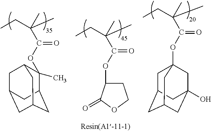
C1(C)(OC(C(C)(C)CC)=O)C2CC3CC(CC1C3)C2.C1C(OC(C(C)(C)CC)=O)C(=O)OC1.C1C2CC3CC(O)(CC1(OC(C(C)(C)CC)=O)C3)C2
